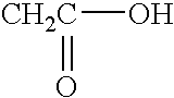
[CH2C](=O)O
